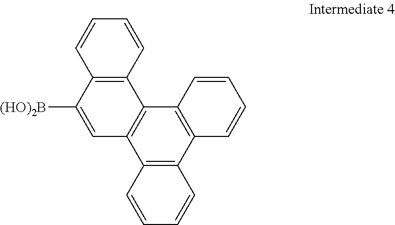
C12=C(C3=C(C([(HO)2B])=C1)C=CC=C3)C1=C(C3=C2C=CC=C3)C=CC=C1
